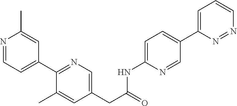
N1=CC=C(C2=NC=C(CC(=O)NC3=CC=C(C4=CC=CN=N4)C=N3)C=C2C)C=C1C
